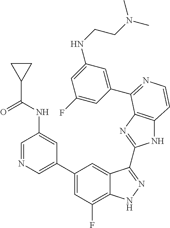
C1=C(C2=CC(F)=C3C(=C2)C(C2=NC4=C(N2)C=CN=C4C2=CC(NCCN(C)C)=CC(F)=C2)=NN3)C=C(NC(C2CC2)=O)C=N1
